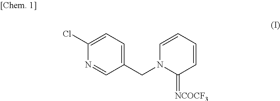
C1(CN2C(=[NCOCF3])C=CC=C2)=CC=C(Cl)N=C1
